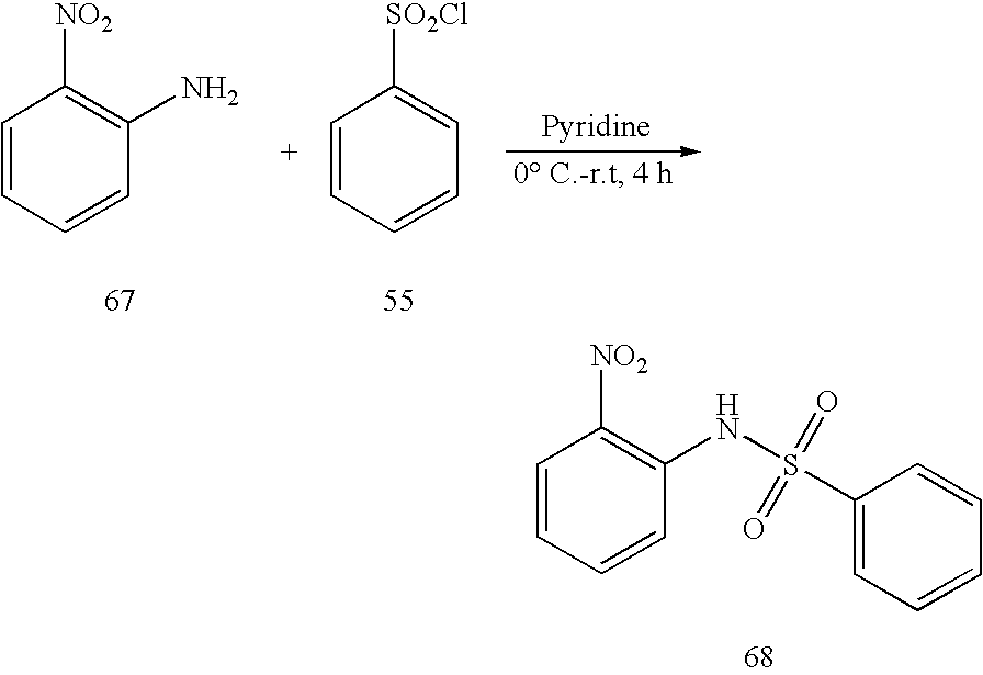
C1=CC=CC=C1[SO2Cl].C1=CC=CC(N)=C1[NO2].C1=CC=CC(NS(C2=CC=CC=C2)(=O)=O)=C1[NO2]
